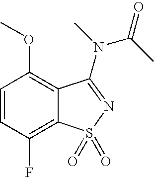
C1=CC(F)=C2C(=C1OC)C(N(C)C(C)=O)=NS2(=O)=O
